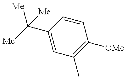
C1=C(C([Me])([Me])[Me])C=CC([OMe])=C1C
